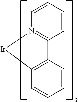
C12=C(C=CC=C1)C1=N(C=CC=C1)[Ir]2
